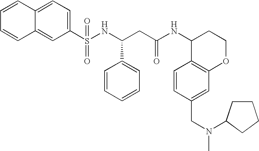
C1=CC2=CC=C(S(NC(CC(NC3C4=C(OCC3)C=C(CN(C)C3CCCC3)C=C4)=O)C3=CC=CC=C3)(=O)=O)C=C2C=C1
